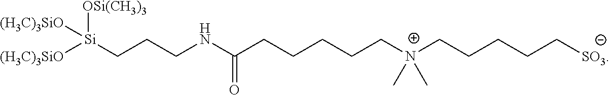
[(H3C)3SiO][Si](CCCNC(CCCCC[N+](CCCCC[SO3])(C)C)=O)([OSi(CH3)3])[(H3C)3SiO]
